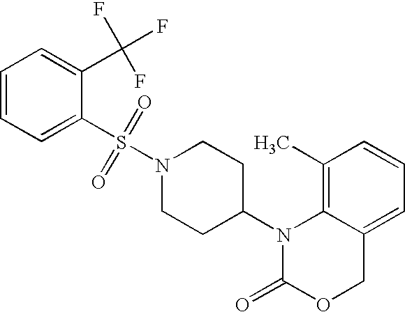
C1(C)=C2C(=CC=C1)COC(=O)N2C1CCN(S(=O)(=O)C2=CC=CC=C2C(F)(F)F)CC1
